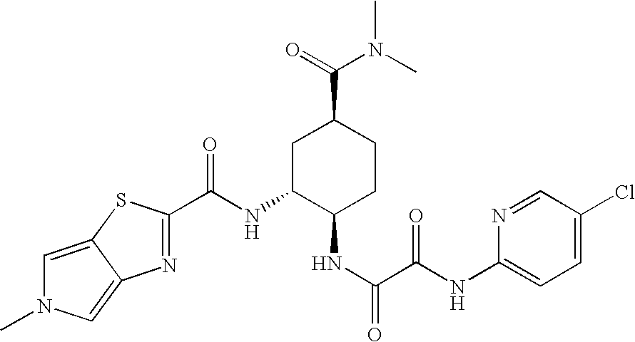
C(NC1C(NC(C(=O)NC2=CC=C(Cl)C=N2)=O)CCC(C(N(C)C)=O)C1)(=O)C1=NC2=CN(C)C=C2S1
